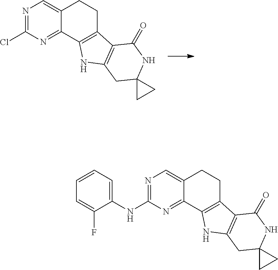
C12=CN=C(Cl)N=C1C1=C(CC2)C2=C(N1)CC1(NC2=O)CC1.C12=CN=C(NC3=CC=CC=C3F)N=C1C1=C(CC2)C2=C(N1)CC1(NC2=O)CC1
